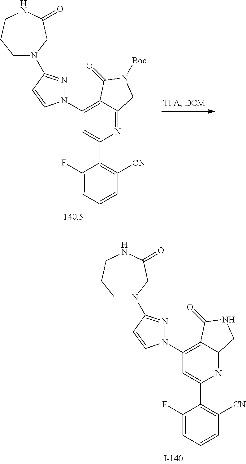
N1=C2C(=C(N3N=C(N4CCCNC(=O)C4)C=C3)C=C1C1=C([CN])C=CC=C1F)C(=O)N([Boc])C2.N1=C2C(=C(N3N=C(N4CCCNC(=O)C4)C=C3)C=C1C1=C([CN])C=CC=C1F)C(=O)NC2
